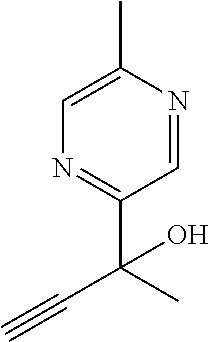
C(C)(C#C)(O)C1=NC=C(C)N=C1
